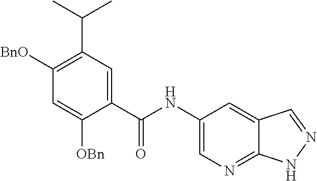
C1(NC(C2=CC(C(C)C)=C([BnO])C=C2[OBn])=O)=CN=C2C(=C1)C=NN2
